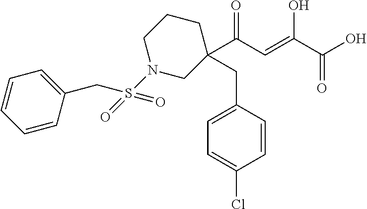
N1(S(=O)(CC2=CC=CC=C2)=O)CC(C(C=C(C(O)=O)O)=O)(CC2=CC=C(Cl)C=C2)CCC1
